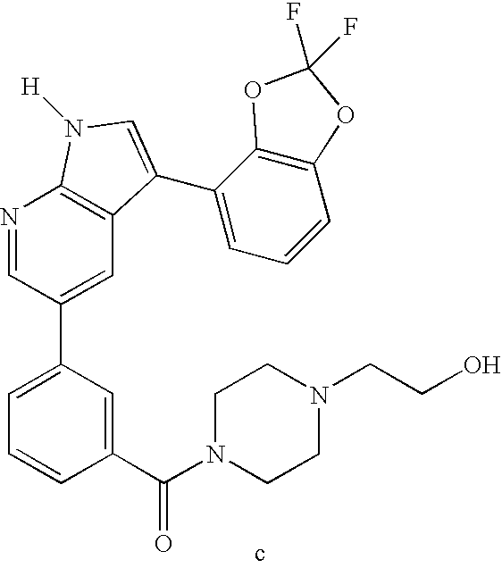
C1(C(N2CCN(CCO)CC2)=O)=CC(C2=CC3=C(N=C2)N([H])C=C3C2=CC=CC3=C2OC(F)(F)O3)=CC=C1
